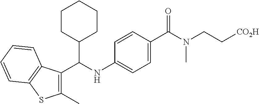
C12=C(C(C(NC3=CC=C(C(N(CC[CO2H])C)=O)C=C3)C3CCCCC3)=C(C)S1)C=CC=C2
